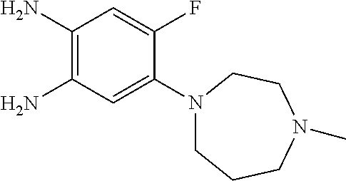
C1(N)=C(N)C=C(N2CCCN(C)CC2)C(F)=C1
